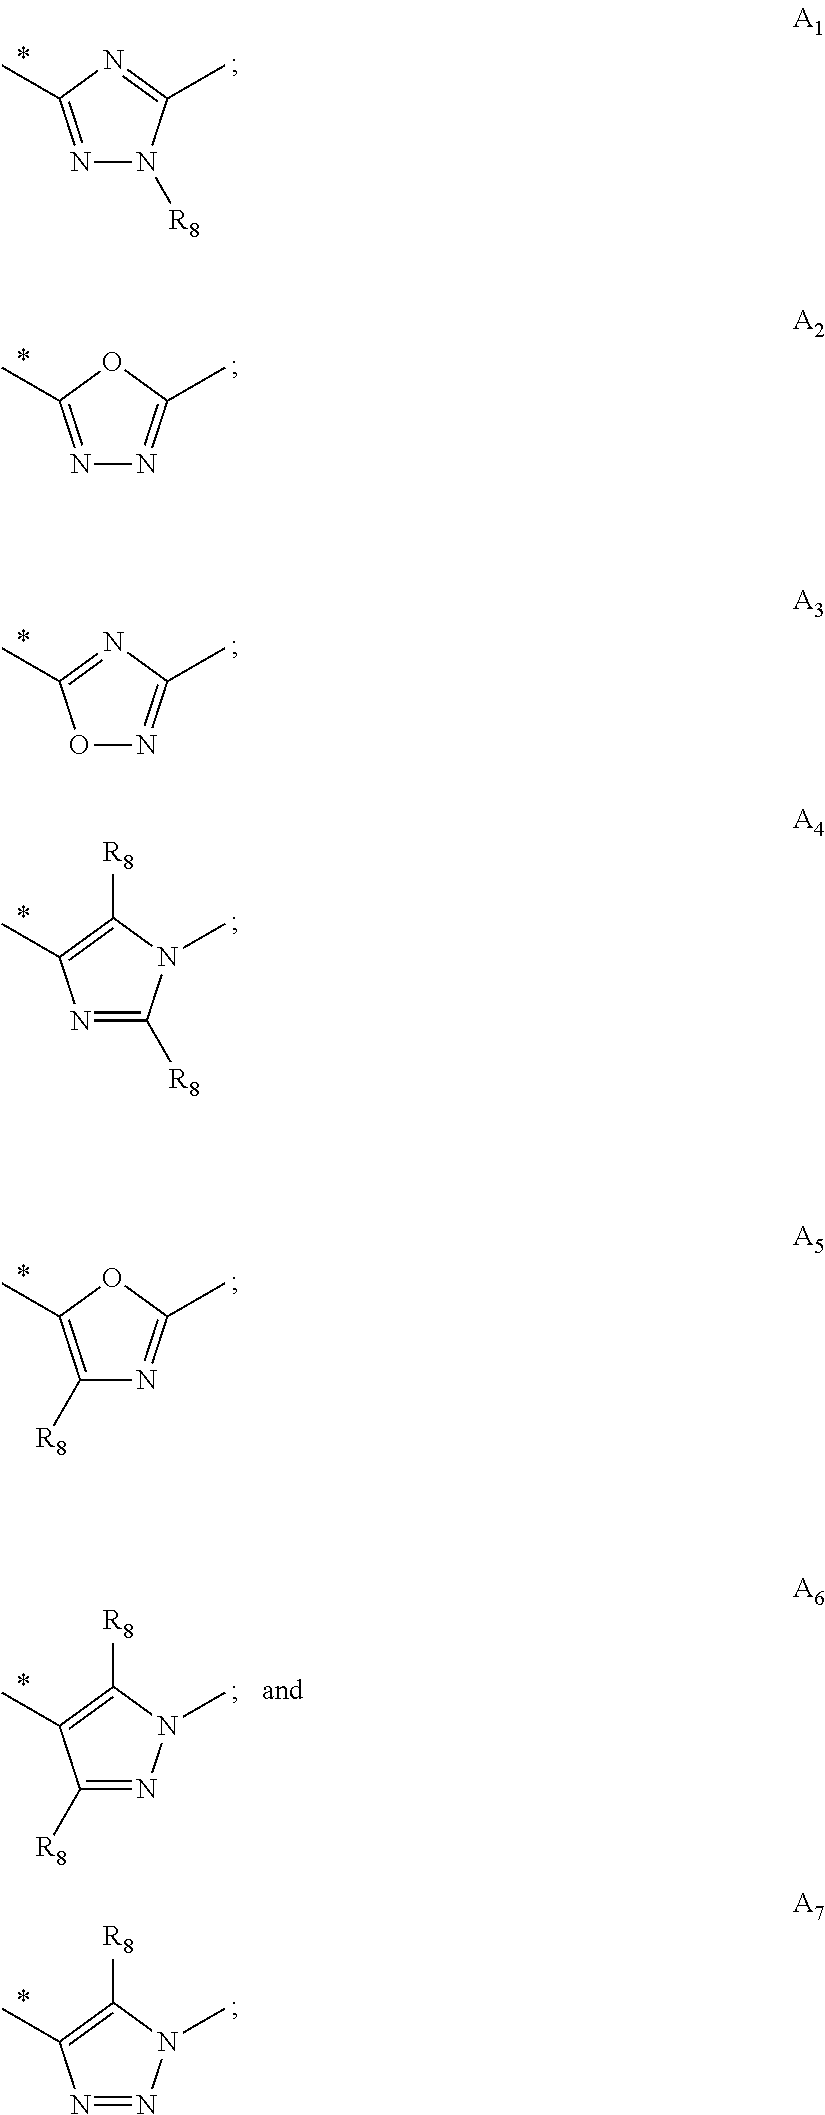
N1=C(C)N=C(C)N1[R8].N1=C(C)OC(C)=N1.O1N=C(C)N=C1C.N1=C([R8])N(C)C([R8])=C1C.C1([R8])=C(C)OC(C)=N1.N1=NN(C)C([R8])=C1C.C1([R8])=NN(C)C([R8])=C1C
